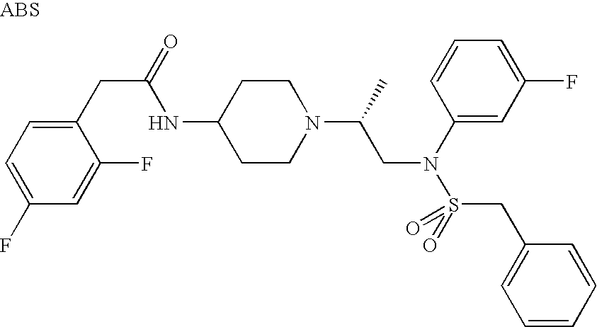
C1(NC(CC2=CC=C(F)C=C2F)=O)CCN(C(CN(S(CC2=CC=CC=C2)(=O)=O)C2=CC(F)=CC=C2)C)CC1
